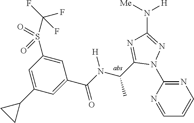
C1=NC(N2N=C(N([H])[Me])N=C2C(C)N([H])C(=O)C2=CC(C3CC3)=CC(S(C(F)(F)F)(=O)=O)=C2)=NC=C1
